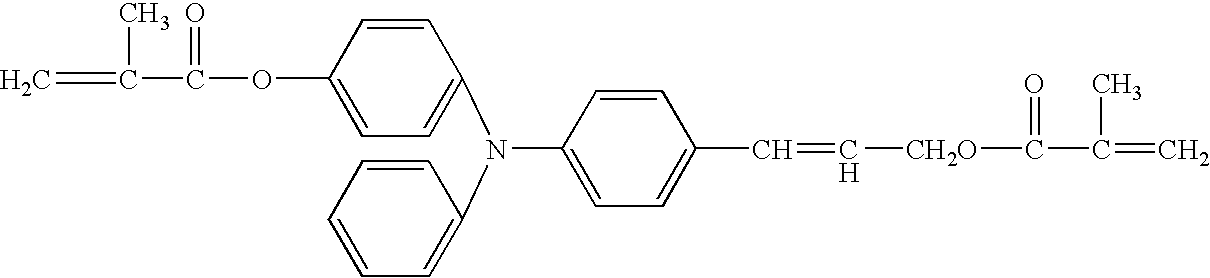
C(C1=CC=C(N(C2=CC=C(OC(=O)C(=C)C)C=C2)C2=CC=CC=C2)C=C1)=C[CH2O]C(=O)C(C)=C
